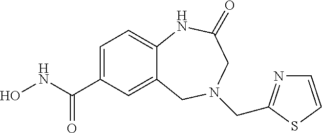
C12=CC(C(NO)=O)=CC=C1NC(=O)CN(CC1=NC=CS1)C2
